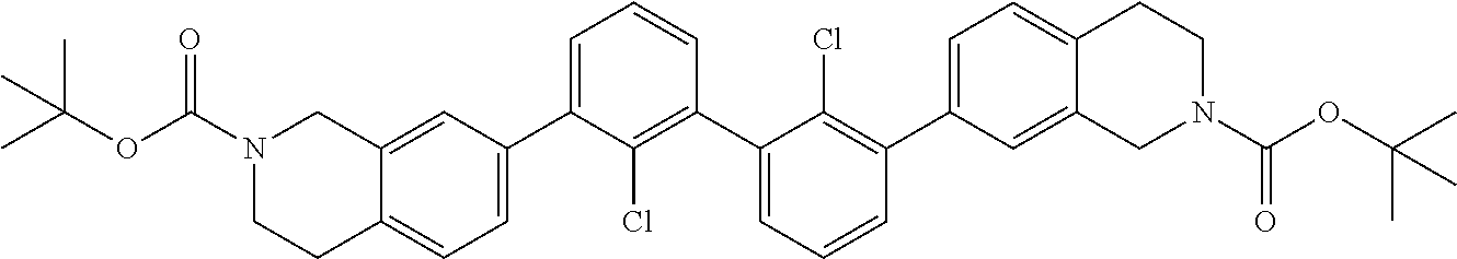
C1=C(C2=CC=C3C(=C2)CN(C(OC(C)(C)C)=O)CC3)C(Cl)=C(C2=CC=CC(C3=CC=C4C(=C3)CN(C(OC(C)(C)C)=O)CC4)=C2Cl)C=C1
